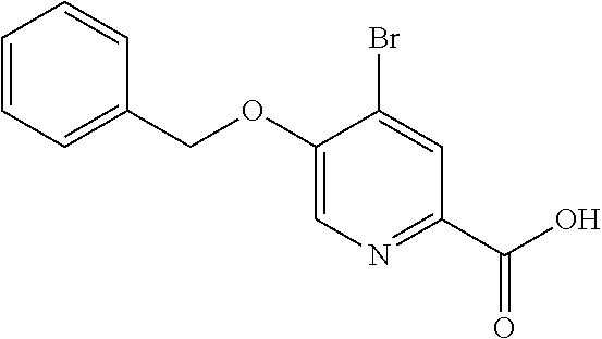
C1=CC=C(COC2=CN=C(C(O)=O)C=C2Br)C=C1
